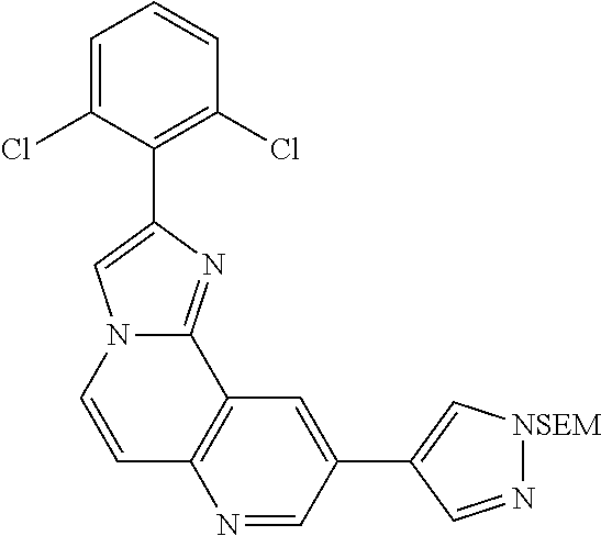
[NSEM]1N=CC(C2=CC3=C(C=CN4C3=NC(C3=C(Cl)C=CC=C3Cl)=C4)N=C2)=C1
